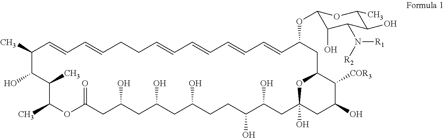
CC1C=CC=CCCC=CC=CC=CC=CC(OC2C(O)C(N([R2])[R1])C(O)C(C)O2)CC2C([COR3])C(O)CC(O)(O2)CC(O)C(O)CCC(O)CC(O)CC(O)CC(=O)OC(C)C(C)C1O
